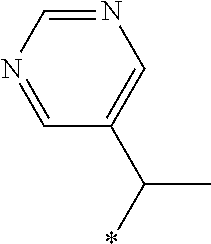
N1=CC(C(C)*)=CN=C1
